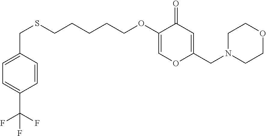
C(SCCCCCOC1=COC(CN2CCOCC2)=CC1=O)C1=CC=C(C(F)(F)F)C=C1
